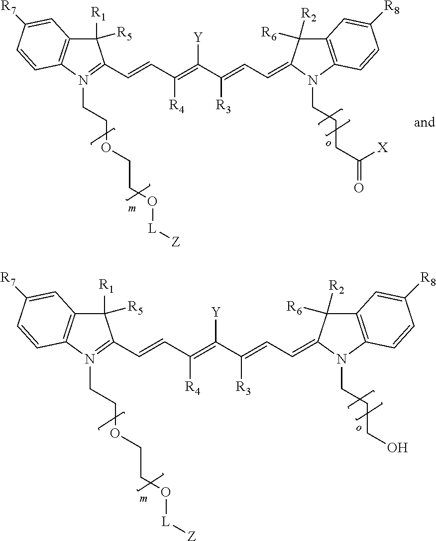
C1([R5])([R1])C2=C(N(CCOCCO[L][Z])=C1C=CC(=C(C([R3])=CC=C1C([R2])([R6])C3=C(N1CCCC(=O)[X])C=CC([R8])=C3)[Y])[R4])C=CC([R7])=C2.C1([R5])([R1])C2=C(N(CCOCCO[L][Z])=C1C=CC(=C(C([R3])=CC=C1C([R2])([R6])C3=C(N1CCCO)C=CC([R8])=C3)[Y])[R4])C=CC([R7])=C2
